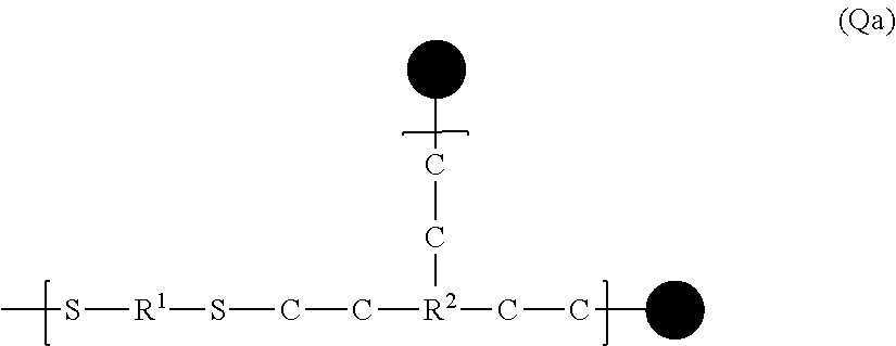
CS[R1]SCC[R2](CCC)CCC
